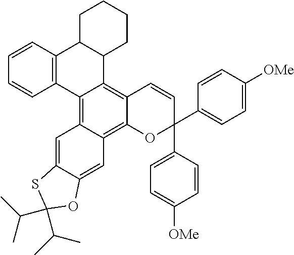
C1=CC2=C(C=C1)C1=C3C(=C4C(=C1C1C2CCCC1)C=CC(C1=CC=C([OMe])C=C1)(C1=CC=C([OMe])C=C1)O4)C=C1C(=C3)SC(C(C)C)(C(C)C)O1
